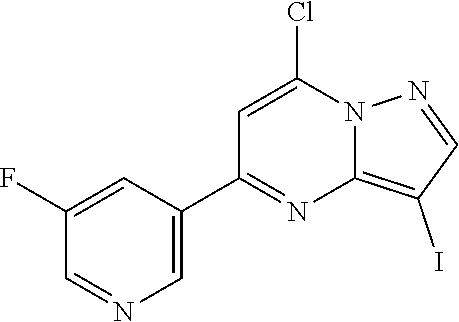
C1=C(C2=NC3=C(I)C=NN3C(Cl)=C2)C=C(F)C=N1
